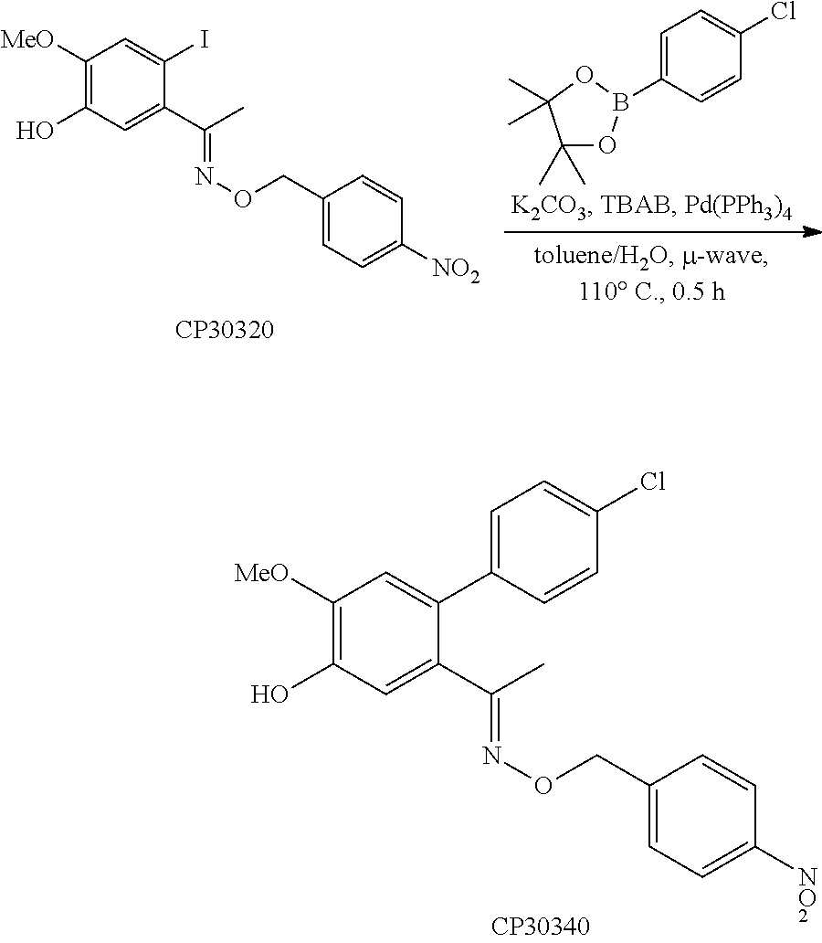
C1([MeO])=C(O)C=C(C(=NOCC2=CC=C([NO2])C=C2)C)C(C2=CC=C(Cl)C=C2)=C1.C1(B2OC(C)(C)C(C)(C)O2)=CC=C(Cl)C=C1.C1([MeO])=C(O)C=C(C(=NOCC2=CC=C([NO2])C=C2)C)C(I)=C1
